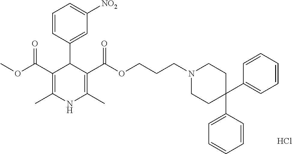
COC(C1=C(C)NC(C)=C(C(OCCCN2CCC(C3=CC=CC=C3)(C3=CC=CC=C3)CC2)=O)C1C1=CC([NO2])=CC=C1)=O.Cl
